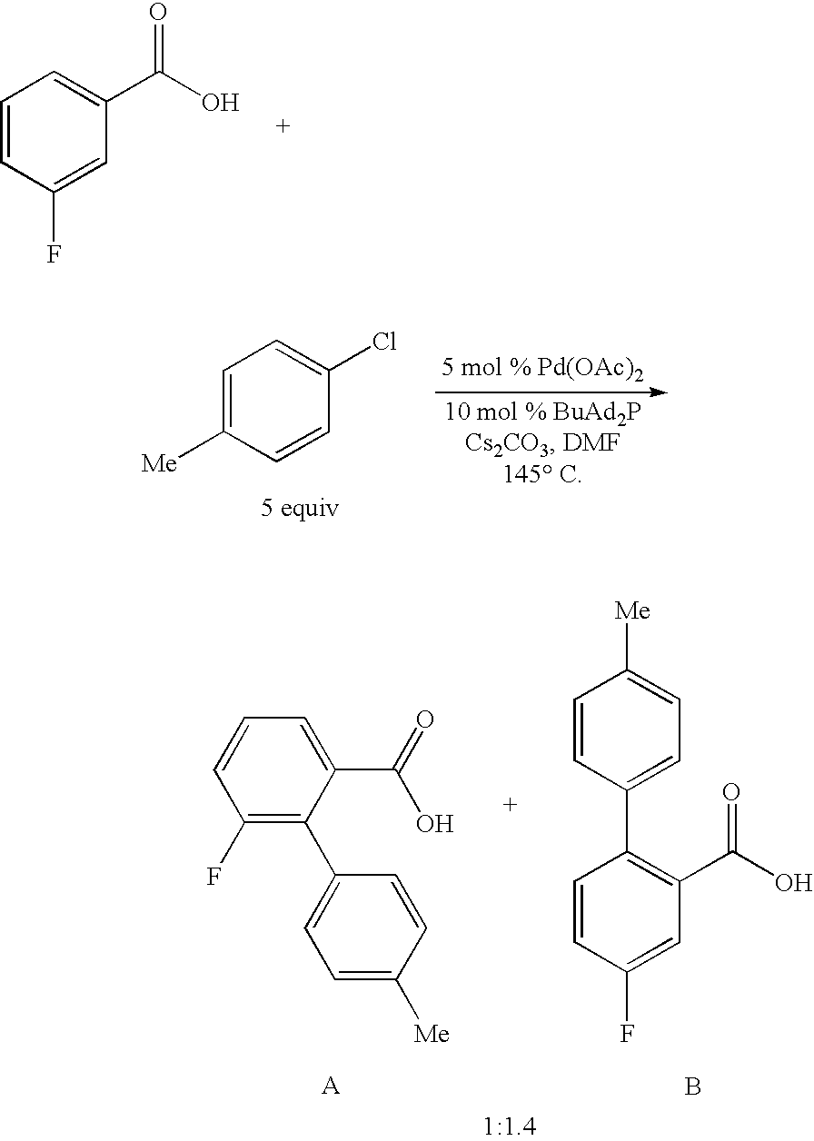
C1=CC=C(C(=O)O)C=C1F.C1=C([Me])C=CC(Cl)=C1.C1(F)=C(C2=CC=C([Me])C=C2)C(C(O)=O)=CC=C1.C1=CC(F)=CC(C(=O)O)=C1C1=CC=C([Me])C=C1.B
